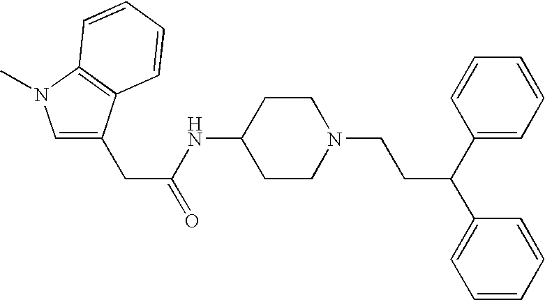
C1(NC(CC2=CN(C)C3=C2C=CC=C3)=O)CCN(CCC(C2=CC=CC=C2)C2=CC=CC=C2)CC1
